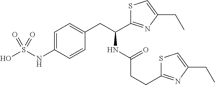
C1=C(NS(O)(=O)=O)C=CC(CC(NC(=O)CCC2=NC(CC)=CS2)C2=NC(CC)=CS2)=C1
